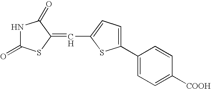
N1C(=O)SC(=CC2=CC=C(C3=CC=C([COOH])C=C3)S2)C1=O
